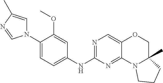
N1(C2=CC=C(NC3=NC=C4C(=N3)N3C(C)(CO4)CCC3)C=C2OC)C=C(C)N=C1
